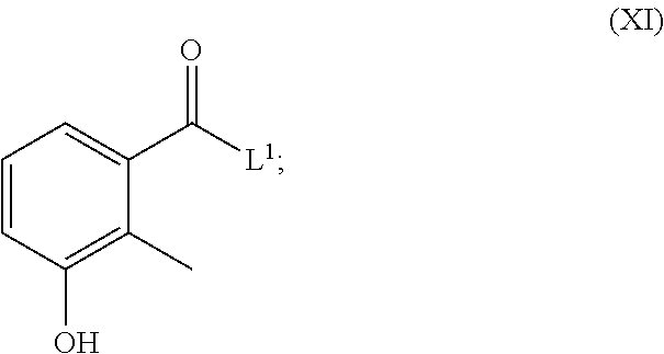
C1=CC(O)=C(C)C(C([L1])=O)=C1
